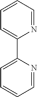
N1=CC=CC=C1C1=CC=CC=N1
